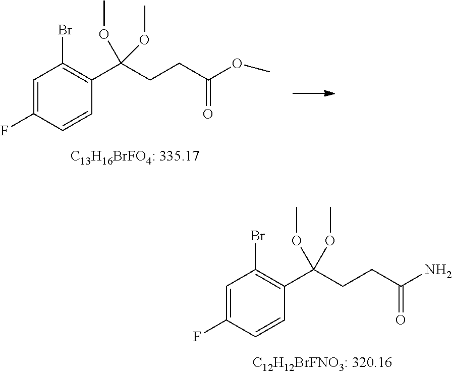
C1=C(F)C=CC(C(CCC(OC)=O)(OC)OC)=C1Br.C1=C(F)C=CC(C(CCC(N)=O)(OC)OC)=C1Br
